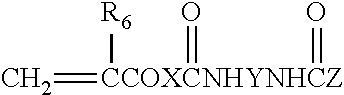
[CCOXCNHYNHCZ](=C)([R6])(=O)=O
